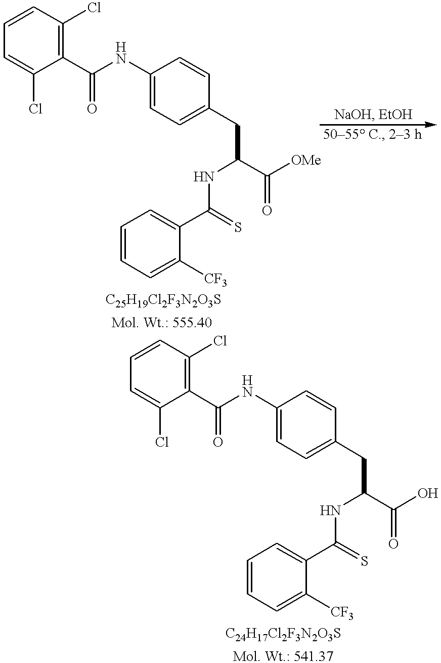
C1=CC(NC(C2=C(Cl)C=CC=C2Cl)=O)=CC=C1CC(NC(=S)C1=CC=CC=C1[CF3])C([OMe])=O.C1=CC(NC(C2=C(Cl)C=CC=C2Cl)=O)=CC=C1CC(NC(=S)C1=CC=CC=C1[CF3])C(O)=O
